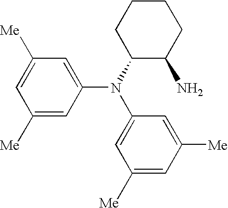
C1=C([Me])C=C(N(C2C(N)CCCC2)C2=CC([Me])=CC([Me])=C2)C=C1[Me]
